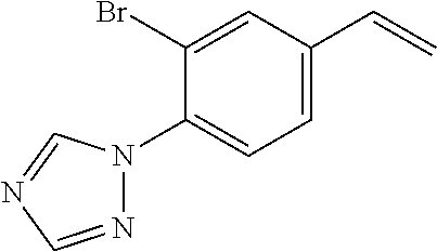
C1=C(C=C)C=C(Br)C(N2N=CN=C2)=C1
